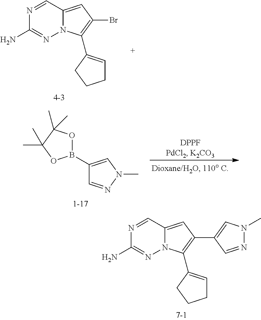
N1=CC2=CC(C3=CN(C)N=C3)=C(C3=CCCC3)N2N=C1N.N1=CC2=CC(Br)=C(C3=CCCC3)N2N=C1N.B1(C2=CN(C)N=C2)OC(C)(C)C(C)(C)O1
